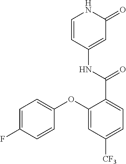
C1=CC(NC(=O)C2=CC=C([CF3])C=C2OC2=CC=C(F)C=C2)=CC(=O)N1
